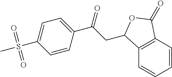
C12=C(C=CC=C1)C(=O)OC2CC(C1=CC=C(S(=O)(C)=O)C=C1)=O
